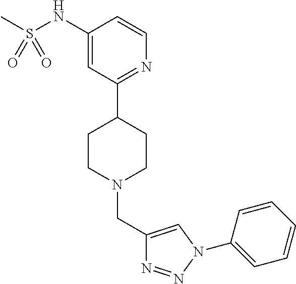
C1(NS(C)(=O)=O)=CC(C2CCN(CC3=CN(C4=CC=CC=C4)N=N3)CC2)=NC=C1
